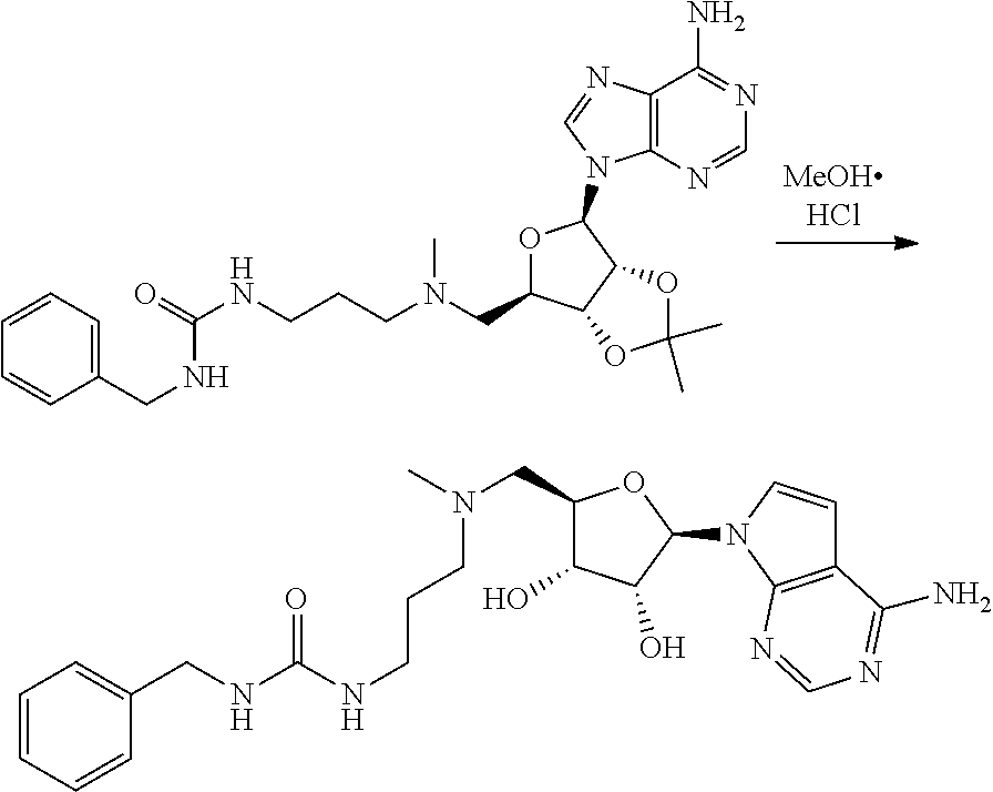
O1C(CN(CCCNC(=O)NCC2=CC=CC=C2)C)C2C(C1N1C3=C(C(N)=NC=N3)N=C1)OC(C)(C)O2.C1=CC=CC(CNC(NCCCN(CC2C(O)C(O)C(N3C4=C(C=C3)C(N)=NC=N4)O2)C)=O)=C1
